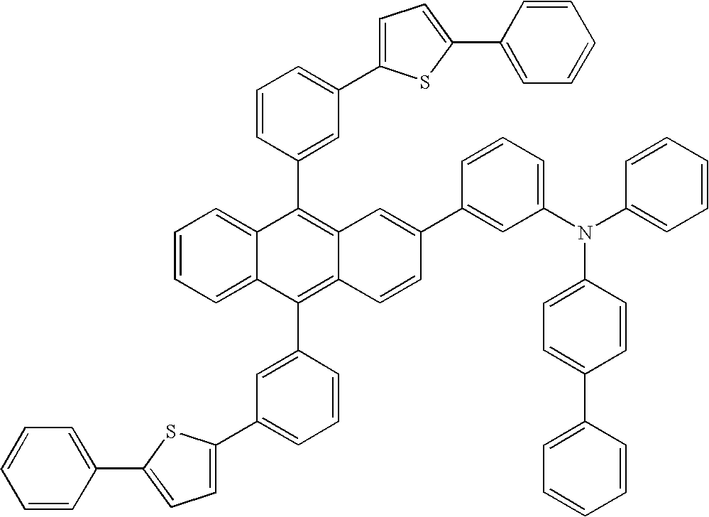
C1=CC=C2C(=C1)C(C1=CC(C3=CC=C(C4=CC=CC=C4)S3)=CC=C1)=C1C(=C2C2=CC(C3=CC=C(C4=CC=CC=C4)S3)=CC=C2)C=CC(C2=CC(N(C3=CC=CC=C3)C3=CC=C(C4=CC=CC=C4)C=C3)=CC=C2)=C1
